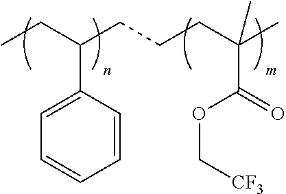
CCC(CCCC(C)(C(OC[CF3])=O)C)C1=CC=CC=C1
